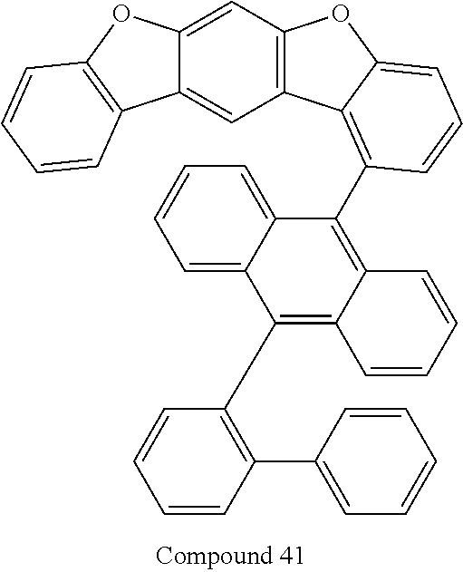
C12=CC3=C(C=C1C1=C(O2)C=CC=C1)C1=C(C2=C4C(=C(C5=C(C6=CC=CC=C6)C=CC=C5)C5=CC=CC=C25)C=CC=C4)C=CC=C1O3
